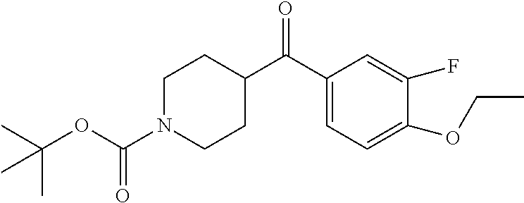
C1N(C(OC(C)(C)C)=O)CCC(C(C2=CC=C(OCC)C(F)=C2)=O)C1
